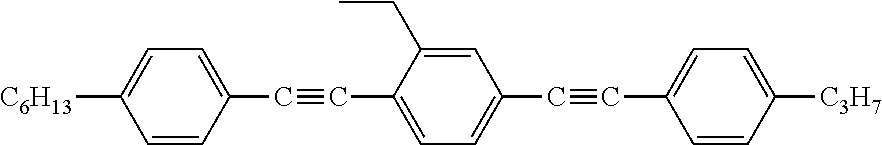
C1=CC(C#CC2=CC=C(C#CC3=CC=C([C3H7])C=C3)C=C2CC)=CC=C1[C6H13]
